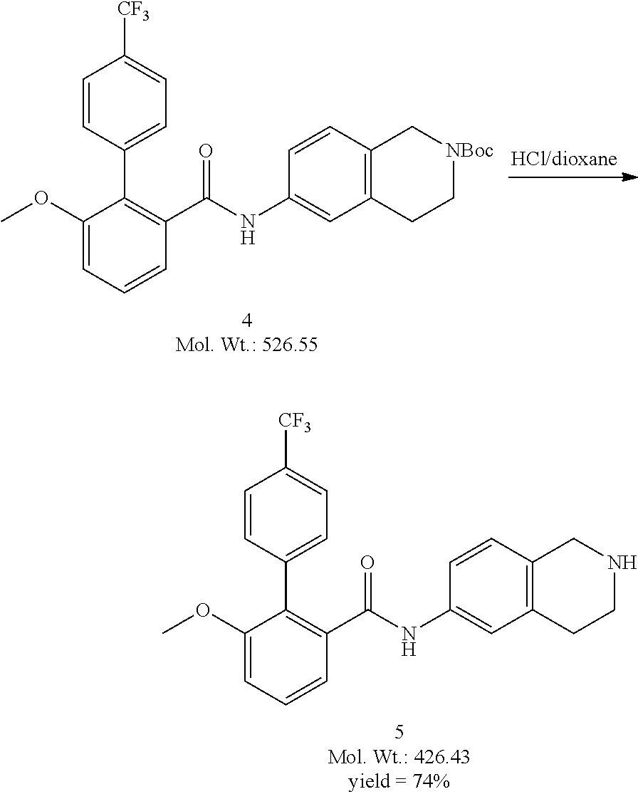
C1(OC)=CC=CC(C(NC2=CC3=C(C=C2)C[NBoc]CC3)=O)=C1C1=CC=C([CF3])C=C1.C1(OC)=CC=CC(C(NC2=CC3=C(C=C2)CNCC3)=O)=C1C1=CC=C([CF3])C=C1
